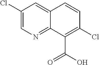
C1(Cl)=CN=C2C(=C1)C=CC(Cl)=C2C(O)=O
